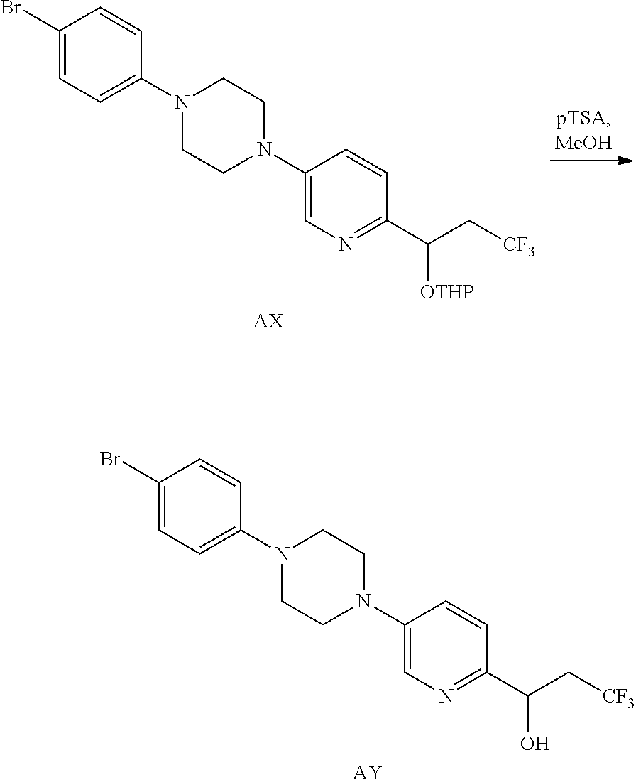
C1(N2CCN(C3=CC=C(Br)C=C3)CC2)=CN=C(C(C[CF3])O)C=C1.[AY].C1(N2CCN(C3=CC=C(Br)C=C3)CC2)=CN=C(C(C[CF3])[OTHP])C=C1.[AX]
